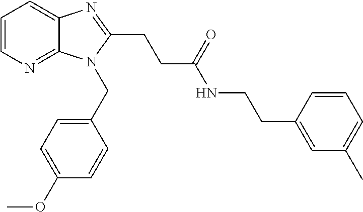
C1=CN=C2C(=C1)N=C(CCC(NCCC1=CC(C)=CC=C1)=O)N2CC1=CC=C(OC)C=C1
